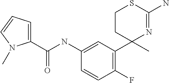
C1CC(C)(C2=C(F)C=CC(NC(C3=CC=CN3C)=O)=C2)N=C(N)S1
